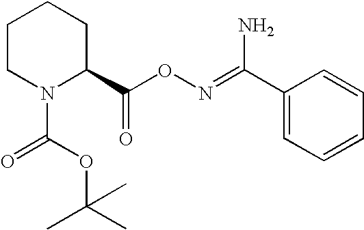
C1CN(C(OC(C)(C)C)=O)C(C(ON=C(C2=CC=CC=C2)N)=O)CC1
